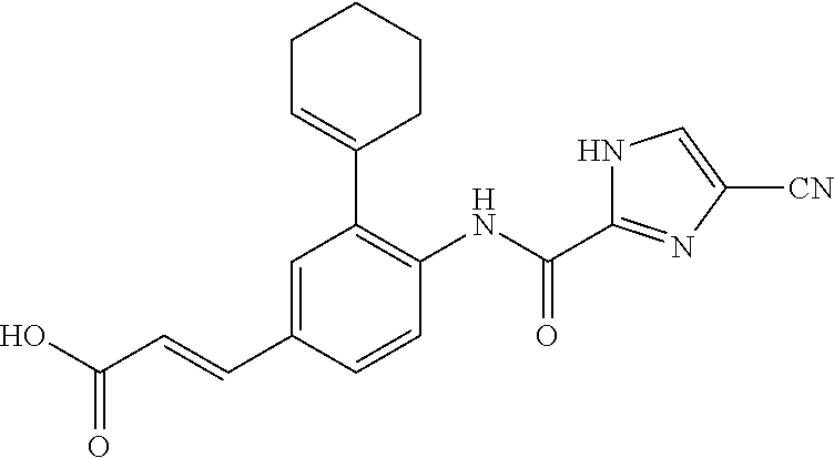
OC(C=CC1=CC(C2=CCCCC2)=C(NC(C2=NC([CN])=CN2)=O)C=C1)=O
